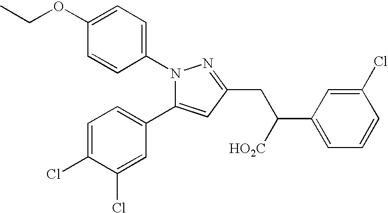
N1(C2=CC=C(OCC)C=C2)C(C2=CC=C(Cl)C(Cl)=C2)=CC(CC(C2=CC=CC(Cl)=C2)[HO2C])=N1
